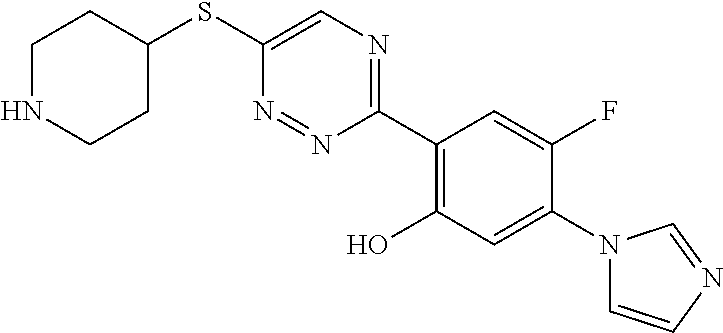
C1(SC2=CN=C(C3=C(O)C=C(N4C=CN=C4)C(F)=C3)N=N2)CCNCC1
